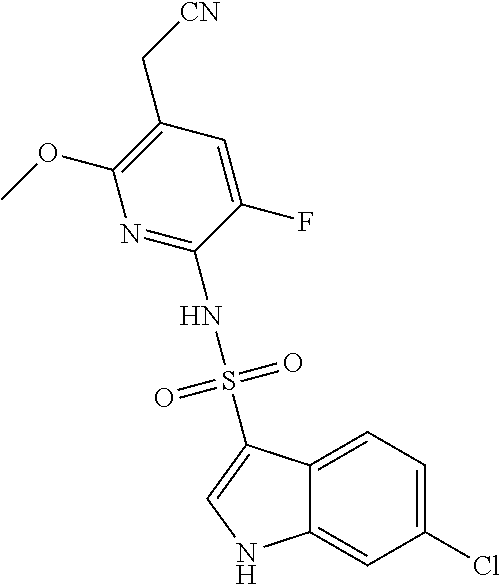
C12=CC=C(Cl)C=C1NC=C2S(NC1=NC(OC)=C(C[CN])C=C1F)(=O)=O
